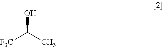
OC(C)[F3C]
